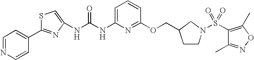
C1=NC=CC(C2=NC(NC(NC3=CC=CC(OCC4CCN(S(C5=C(C)ON=C5C)(=O)=O)C4)=N3)=O)=CS2)=C1
